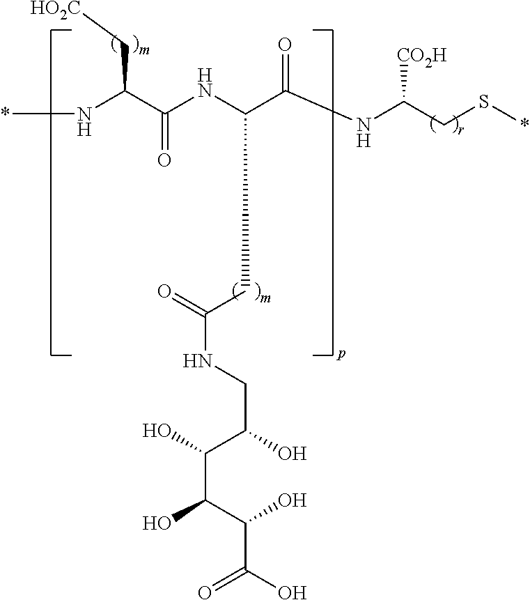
N(C(C(NC(CS*)[CO2H])=O)CC(=O)NCC(C(C(C(O)C(O)=O)O)O)O)C(C(N*)C[HO2C])=O
